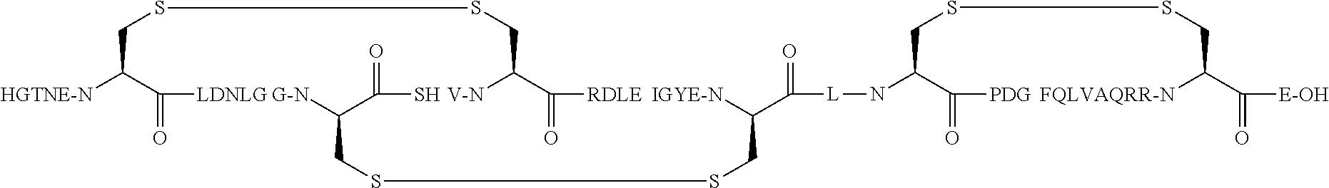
[HGTNE-N]C(C(=O)[LDNLG])CSSCC([V-N])C(=O)[RDLE].C(S)(C([G-N])CSSCC([IGYE-N])C(=O)[L]NC(C(=O)[PDG])CSSCC([FQLVAQRR-N])C(=O)[E-OH])=O
